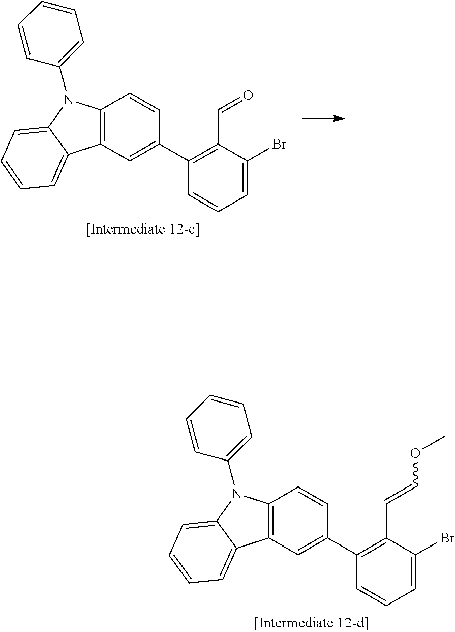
C12=C(C=C(C3=C(C=O)C(Br)=CC=C3)C=C1)C1=CC=CC=C1N2C1=CC=CC=C1.C12=C(C=C(C3=C(C=COC)C(Br)=CC=C3)C=C1)C1=CC=CC=C1N2C1=CC=CC=C1
